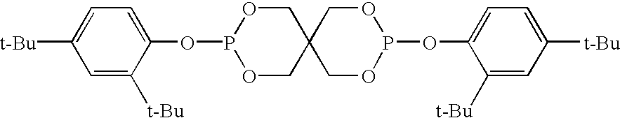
C1OP(OC2=CC=C([t-Bu])C=C2[t-Bu])OCC12COP(OC1=CC=C([t-Bu])C=C1[t-Bu])OC2
